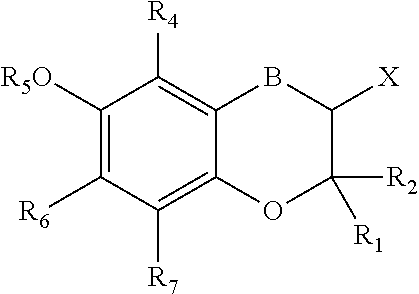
C1([R5O])=C([R6])C([R7])=C2C(=C1[R4])BC([X])C([R1])([R2])O2
